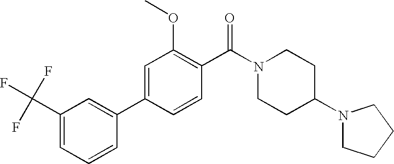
C1(C(F)(F)F)=CC=CC(C2=CC(OC)=C(C(N3CCC(N4CCCC4)CC3)=O)C=C2)=C1
